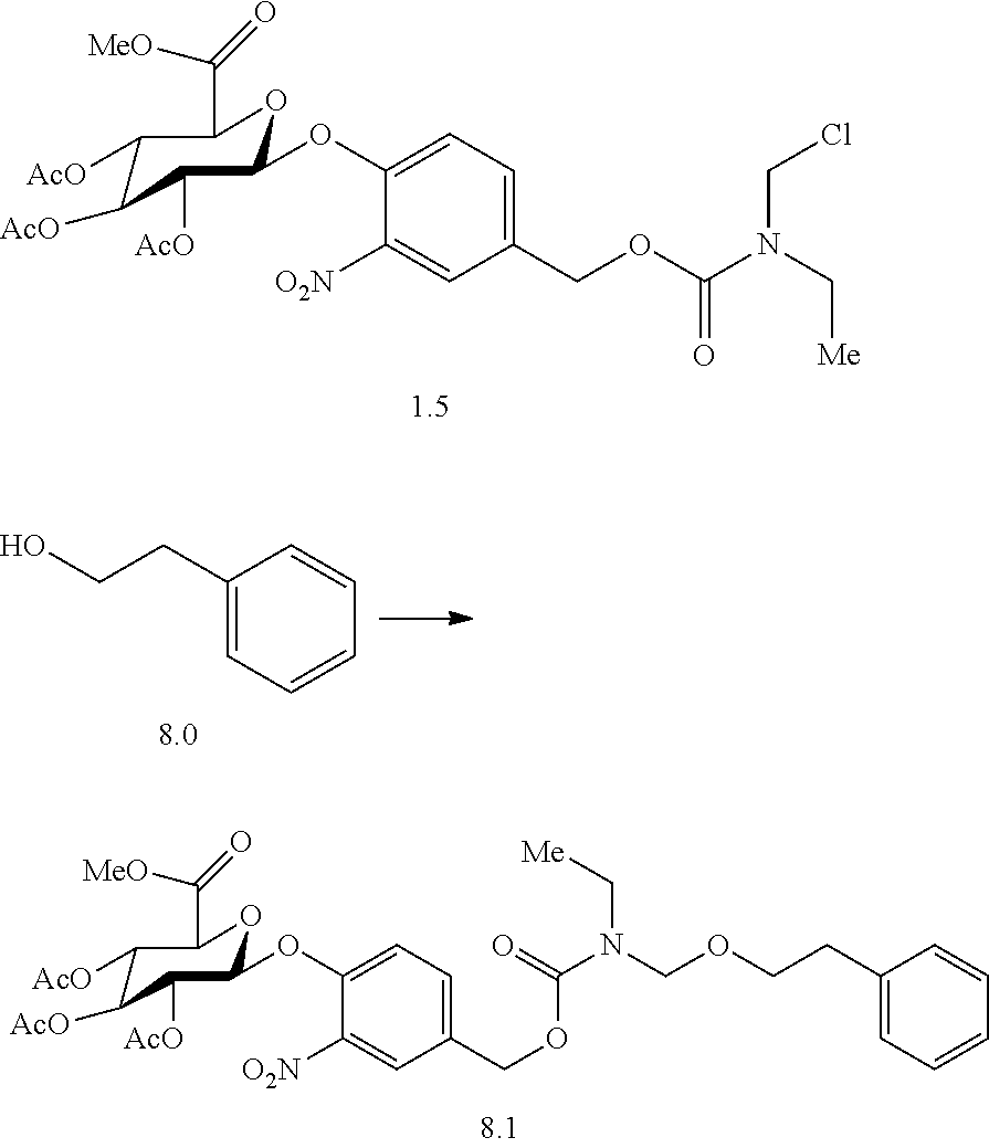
C1([AcO])C([AcO])C([AcO])C(OC2=CC=C(COC(N(C[Me])CCl)=O)C=C2[O2N])OC1C([MeO])=O.C1(CCO)=CC=CC=C1.C1([AcO])C([AcO])C([AcO])C(OC2=CC=C(COC(N(COCCC3=CC=CC=C3)C[Me])=O)C=C2[O2N])OC1C([MeO])=O
